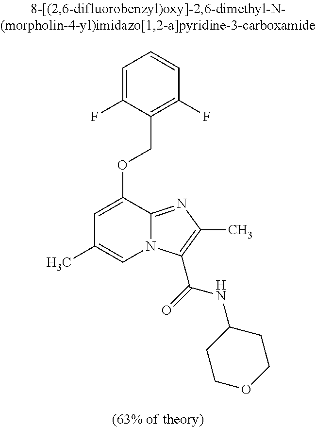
C1=C(F)C(COC2=CC(C)=CN3C2=NC(C)=C3C(=O)NC2CCOCC2)=C(F)C=C1
